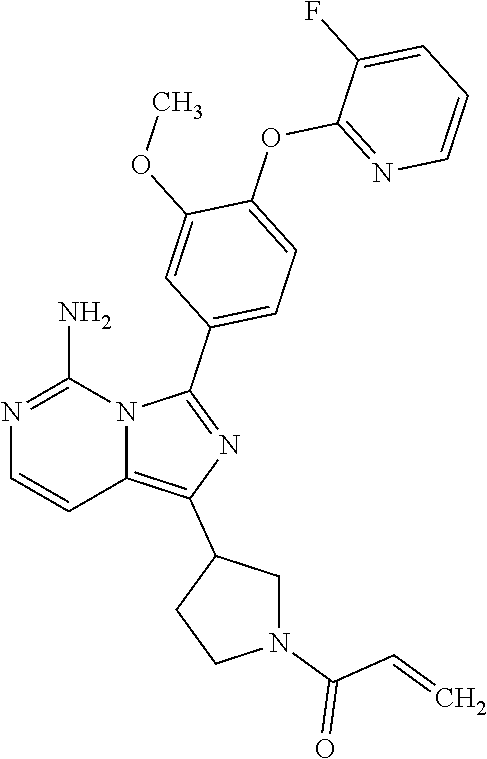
N1=C(N)N2C(=C(C3CN(C(C=C)=O)CC3)N=C2C2=CC=C(OC3=NC=CC=C3F)C(OC)=C2)C=C1
